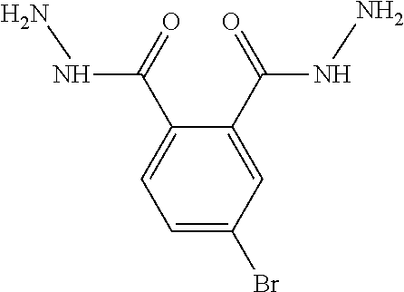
C1=C(Br)C=C(C(NN)=O)C(C(NN)=O)=C1
